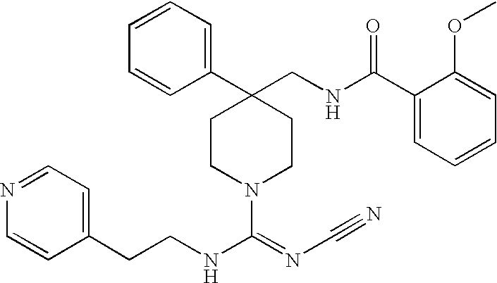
C1(C2(CNC(C3=CC=CC=C3OC)=O)CCN(C(=NC#N)NCCC3=CC=NC=C3)CC2)=CC=CC=C1
